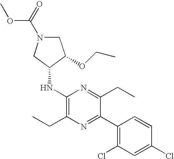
C1(NC2CN(C(=O)OC)CC2OCC)=C(CC)N=C(C2=C(Cl)C=C(Cl)C=C2)C(CC)=N1
